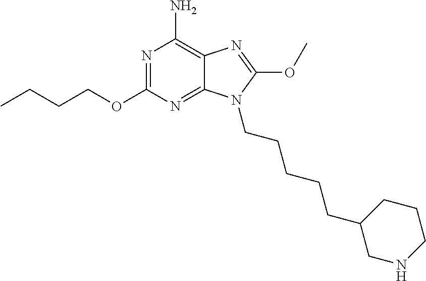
N1=C(OCCCC)N=C2C(=C1N)N=C(OC)N2CCCCCC1CNCCC1
